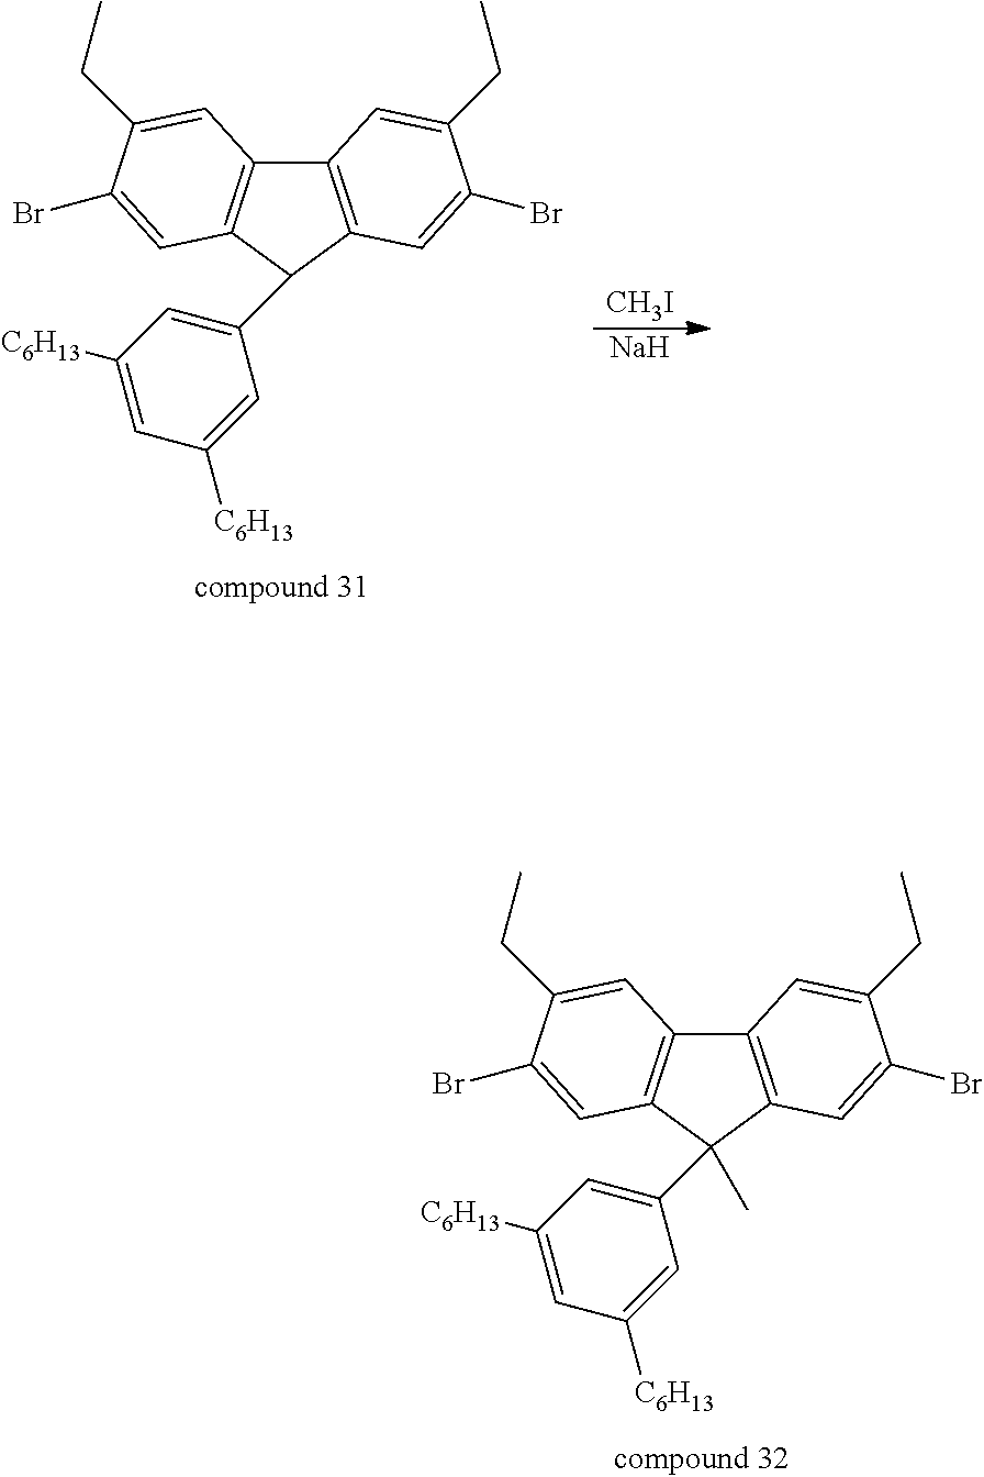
C12=C(C(C3=CC([C6H13])=CC([C6H13])=C3)(C)C3=C1C=C(CC)C(Br)=C3)C=C(Br)C(CC)=C2.C12=C(C(C3=CC([C6H13])=CC([C6H13])=C3)C3=C1C=C(CC)C(Br)=C3)C=C(Br)C(CC)=C2.[CH3I].[Na]
